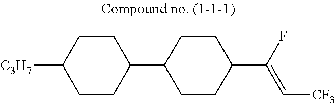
C1CC(C2CCC(C(F)=C[CF3])CC2)CCC1[C3H7]
